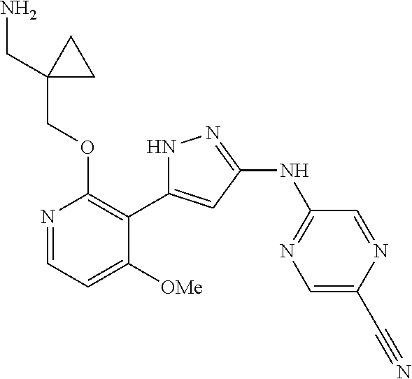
N1=CC=C([OMe])C(C2=CC(NC3=NC=C(C#N)N=C3)=NN2)=C1OCC1(CN)CC1
